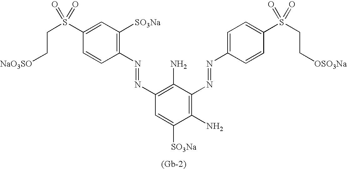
C1=C(S(CC[NaO3SO])(=O)=O)C=CC(N=NC2=C(N)C(N=NC3=CC=C(S(CC[OSO3Na])(=O)=O)C=C3)=C(N)C([SO3Na])=C2)=C1[SO3Na].[(Gb-2)]
